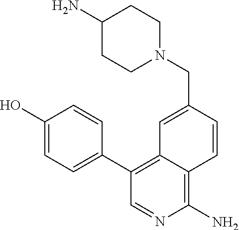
C12=C(N)N=CC(C3=CC=C(O)C=C3)=C1C=C(CN1CCC(N)CC1)C=C2
